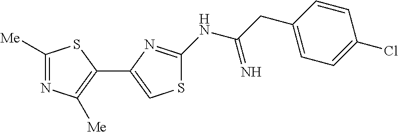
C1([Me])=NC([Me])=C(C2=CSC(NC(CC3=CC=C(Cl)C=C3)=N)=N2)S1
